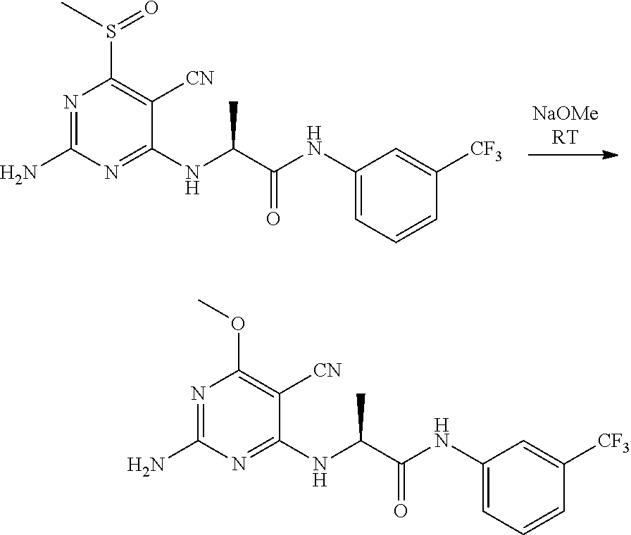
C1(NC(C(NC2=NC(N)=NC(S(C)=O)=C2[CN])C)=O)=CC=CC([CF3])=C1.C1(NC(C(NC2=NC(N)=NC(OC)=C2[CN])C)=O)=CC=CC([CF3])=C1
